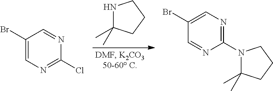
N1C(C)(C)CCC1.C1(Br)=CN=C(Cl)N=C1.C1(Br)=CN=C(N2C(C)(C)CCC2)N=C1
